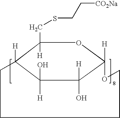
C1(CSCC[CO2Na])([H])C2([H])C([H])(O)C([H])(O)C([H])(O1)OCCCC2
